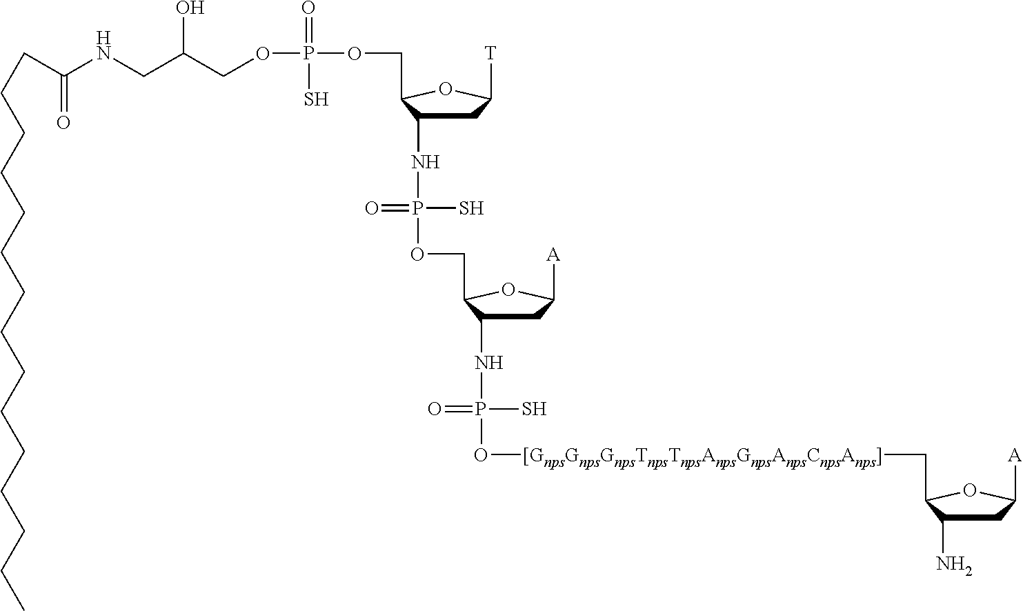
CCCCCCCCCCCCCCCC(=O)NCC(COP(S)(OCC1C(NP(OCC2OC([A])CC2NP(O[[GnpsGnpsGnpsTnpsTnpsAnpsGnpsAnpsCnpsAnps]]CC2C(N)CC([A])O2)(S)=O)(S)=O)CC([T])O1)=O)O
